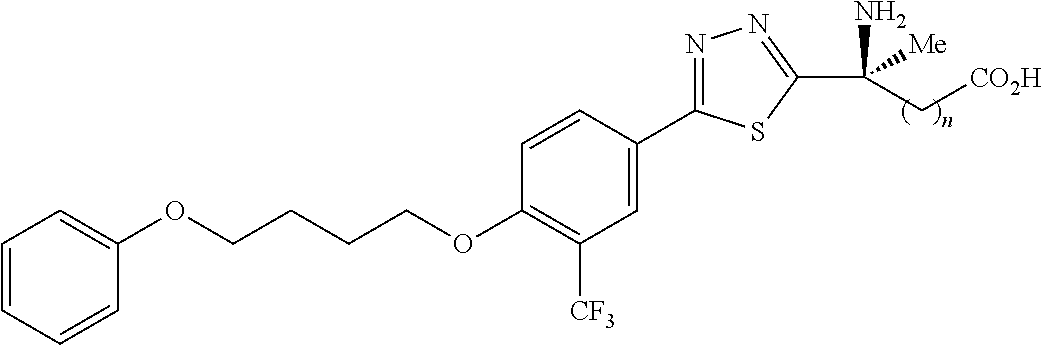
C(OC1=C([CF3])C=C(C2=NN=C(C(N)([Me])C[CO2H])S2)C=C1)CCCOC1=CC=CC=C1
